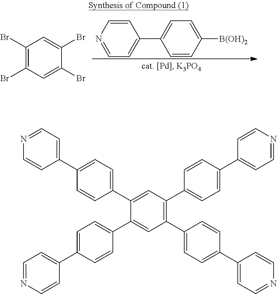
C1=NC=CC(C2=CC=C([B(OH)2])C=C2)=C1.C1(Br)=C(Br)C=C(Br)C(Br)=C1.C1(C2=CC=C(C3=CC=NC=C3)C=C2)=CC(C2=CC=C(C3=CC=NC=C3)C=C2)=C(C2=CC=C(C3=CC=NC=C3)C=C2)C=C1C1=CC=C(C2=CC=NC=C2)C=C1
